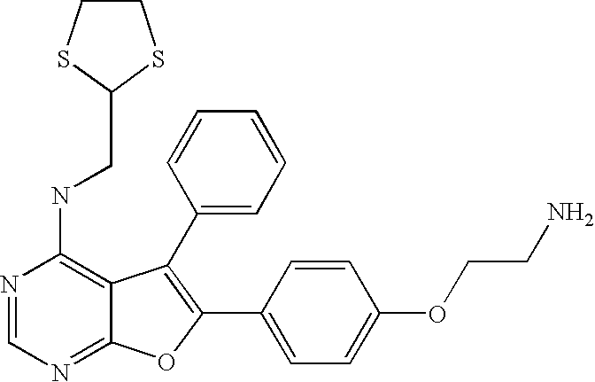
N1=CN=C2C(=C1NCC1SCCS1)C(C1=CC=CC=C1)=C(C1=CC=C(OCCN)C=C1)O2
